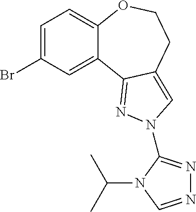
C1=C(Br)C=C2C(=C1)OCCC1=CN(C3=NN=CN3C(C)C)N=C21
